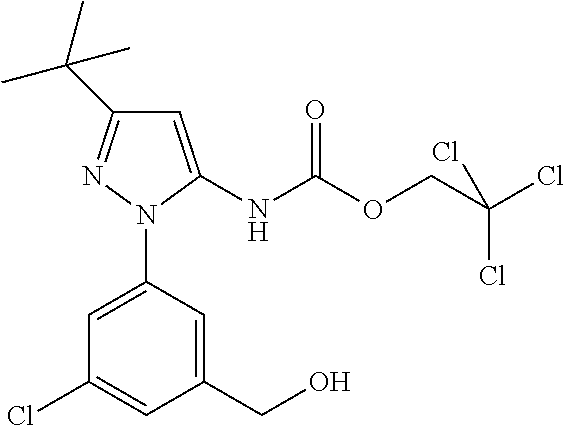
C1=C(NC(OCC(Cl)(Cl)Cl)=O)N(C2=CC(Cl)=CC(CO)=C2)N=C1C(C)(C)C
